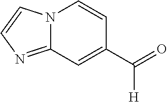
N12C(=NC=C1)C=C(C(=O)[H])C=C2
